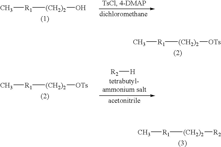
[R1]([(CH2)2]O)C.[R1]([(CH2)2][OTs])C.[R1]([(CH2)2][R2])C.[R1]([(CH2)2][OTs])C.[R2][H]
